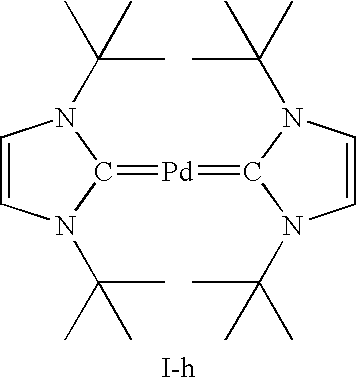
C1=CN(C(C)(C)C)C(=[Pd]=C2N(C(C)(C)C)C=CN2C(C)(C)C)N1C(C)(C)C
